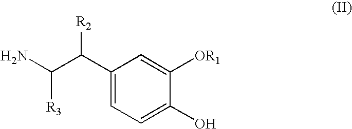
C1(C([R2])C([R3])N)=CC=C(O)C([OR1])=C1
